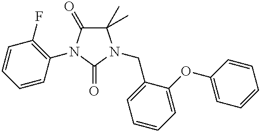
C1(C)(C)C(=O)N(C2=C(F)C=CC=C2)C(=O)N1CC1=CC=CC=C1OC1=CC=CC=C1
